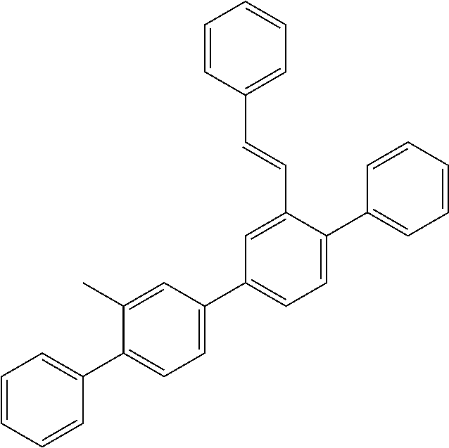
C1=CC=CC(C2=CC=C(C3=CC=C(C4=CC=CC=C4)C(C=CC4=CC=CC=C4)=C3)C=C2C)=C1
